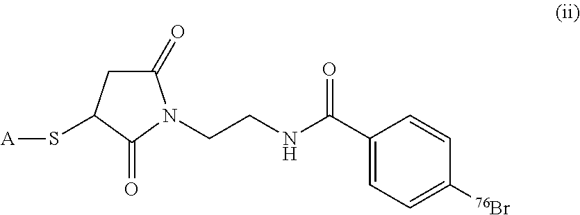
C1(=O)CC(S[A])C(=O)N1CCNC(C1=CC=C([76Br])C=C1)=O
